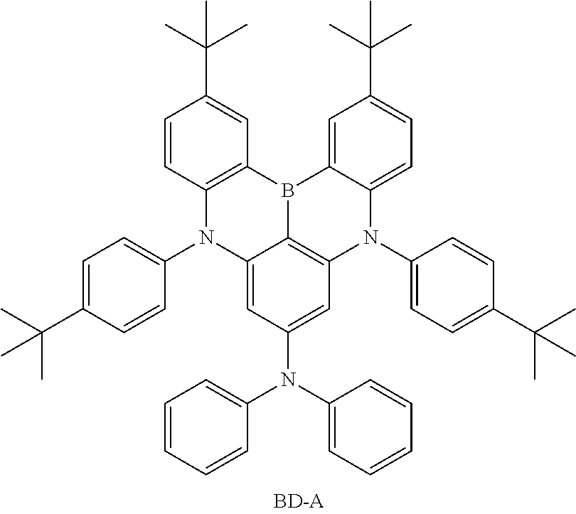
C1=CC2=C(C=C1C(C)(C)C)B1C3=C(N(C4=CC=C(C(C)(C)C)C=C4)C4=CC=C(C(C)(C)C)C=C14)C=C(N(C1=CC=CC=C1)C1=CC=CC=C1)C=C3N2C1=CC=C(C(C)(C)C)C=C1
